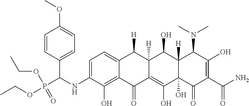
C1=C(NC(P(OCC)(OCC)=O)C2=CC=C(OC)C=C2)C(O)=C2C(=C1)C([H])C1([H])C(=C(O)C3(O)C([H])(C1O)C(N(C)C)C(O)=C(C(N)=O)C3=O)C2=O
